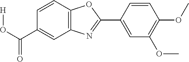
C1(C(O[H])=O)=CC2=C(C=C1)OC(C1=CC(OC)=C(OC)C=C1)=N2
